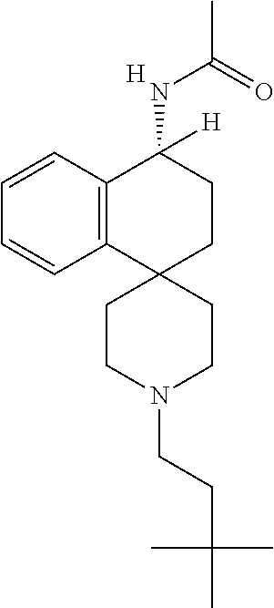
C12=C(C=CC=C1)C(NC(C)=O)([H])CCC21CCN(CCC(C)(C)C)CC1.[H]
